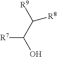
[R7]C(O)C([R9])[R8]
